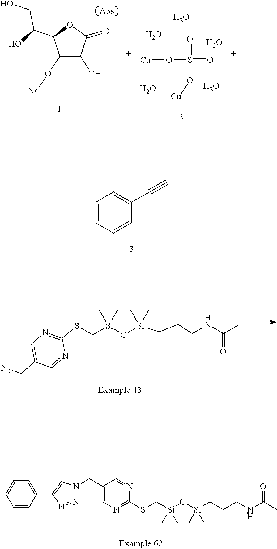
[Na]OC1=C(O)C(=O)OC1C(O)CO.O(S(O[Cu])(=O)=O)[Cu].O.O.O.O.O.C1(C#C)=CC=CC=C1.N1=C(SC[Si](C)(O[Si](C)(C)CCCNC(=O)C)C)N=CC(C[N3])=C1.C1(SC[Si](C)(C)O[Si](C)(C)CCCNC(C)=O)=NC=C(CN2C=C(C3=CC=CC=C3)N=N2)C=N1
